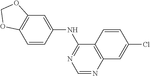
C1=NC2=C(C(NC3=CC4=C(C=C3)OCO4)=N1)C=CC(Cl)=C2
